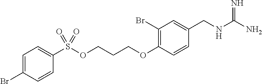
C1(Br)=C(OCCCOS(C2=CC=C(Br)C=C2)(=O)=O)C=CC(CNC(=N)N)=C1
